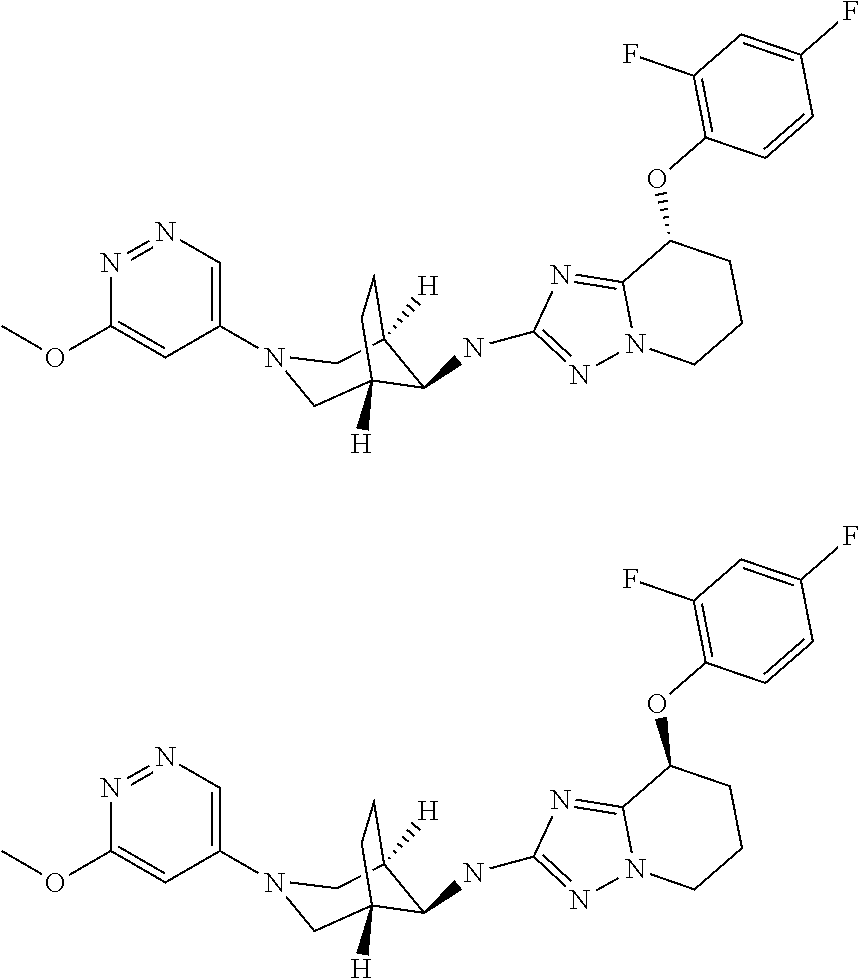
N1(C2=CN=NC(OC)=C2)CC2([H])C(NC3=NN4C(=N3)C(OC3=C(F)C=C(F)C=C3)CCC4)C([H])(C1)CC2.N1(C2=CN=NC(OC)=C2)CC2([H])C(NC3=NN4C(=N3)C(OC3=C(F)C=C(F)C=C3)CCC4)C([H])(C1)CC2
